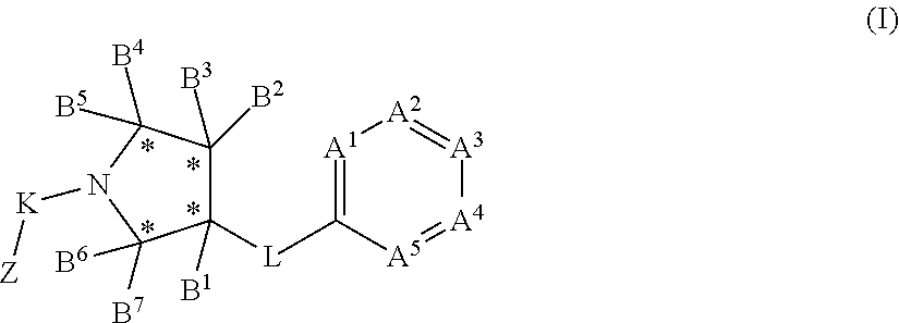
C1([B1])([L]C2=[A1][A2]=[A3][A4]=[A5]2)C([B3])([B2])C([B4])([B5])N([K][Z])C1([B6])[B7]
